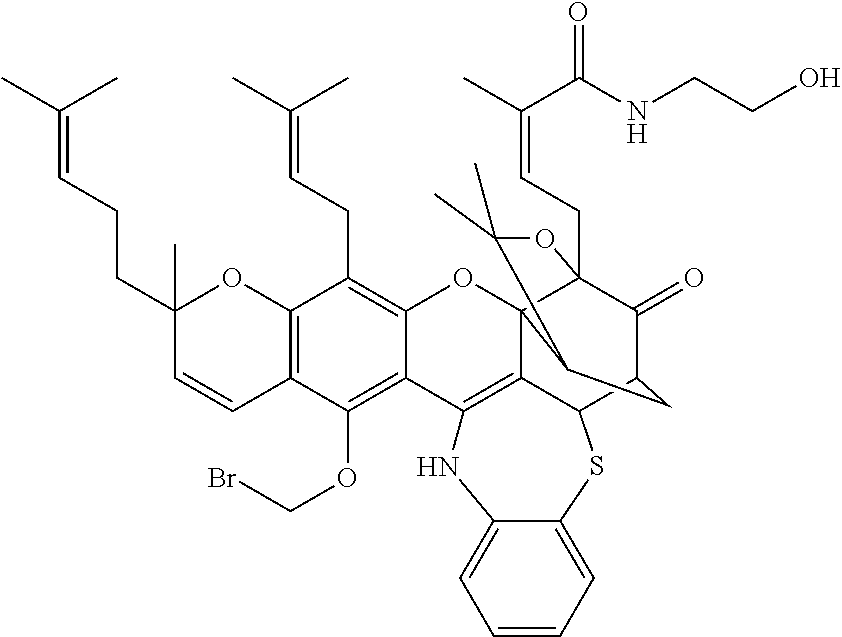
C12=C(C(OCBr)=C3C(=C1CC=C(C)C)OC14C5=C3NC3=CC=CC=C3SC5C3C(=O)C1(CC=C(C(=O)NCCO)C)OC(C)(C)C4C3)C=CC(CCC=C(C)C)(C)O2
